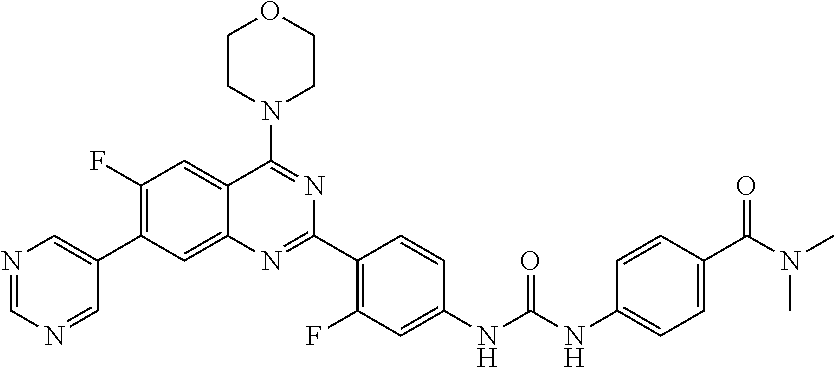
C1(F)=C(C2=CN=CN=C2)C=C2C(=C1)C(N1CCOCC1)=NC(C1=C(F)C=C(NC(NC3=CC=C(C(N(C)C)=O)C=C3)=O)C=C1)=N2
